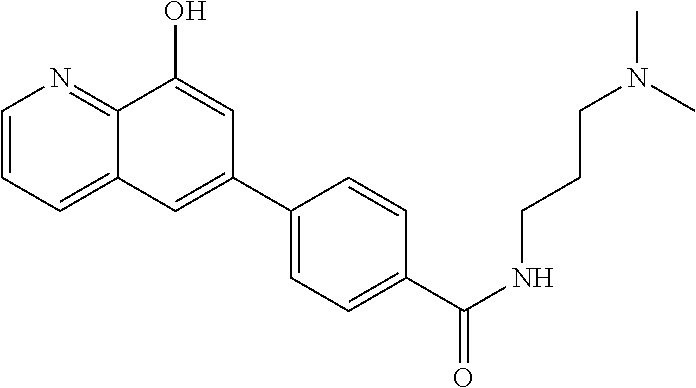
C1=CC=C2C(=N1)C(O)=CC(C1=CC=C(C(NCCCN(C)C)=O)C=C1)=C2
